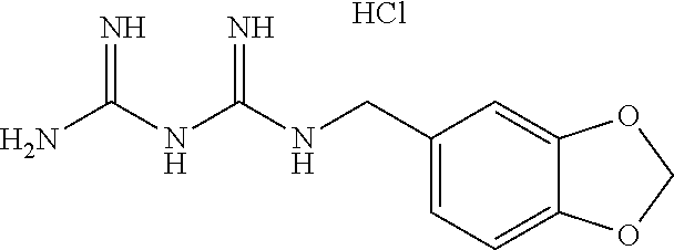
NC(NC(NCC1=CC=C2C(=C1)OCO2)=N)=N.Cl
